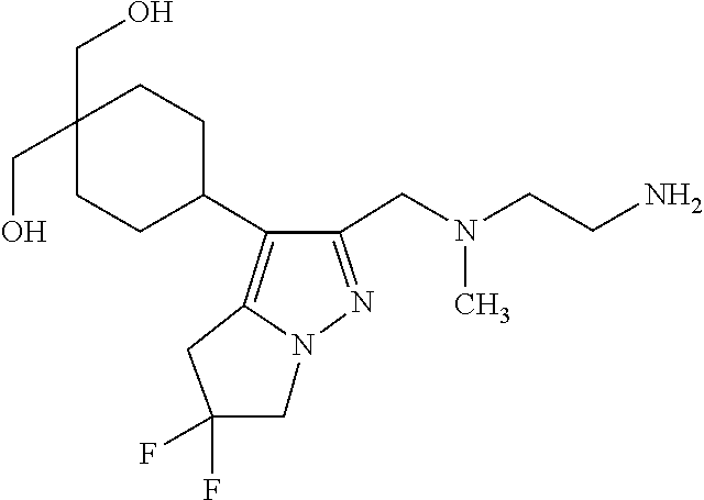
N(C)(CC1=NN2C(=C1C1CCC(CO)(CO)CC1)CC(F)(F)C2)CCN
